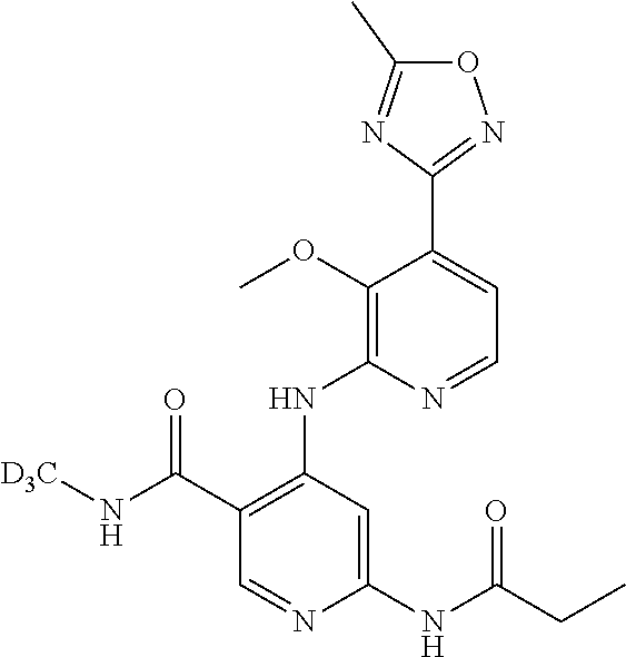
O1C(C)=NC(C2=CC=NC(NC3=C(C(N[D3C])=O)C=NC(NC(CC)=O)=C3)=C2OC)=N1
